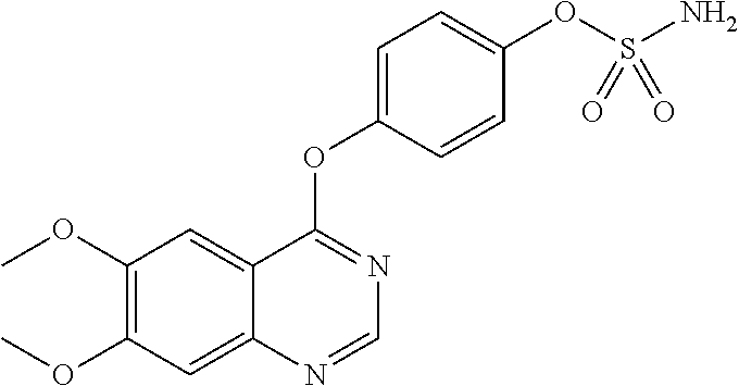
C1(OC)=C(OC)C=C2C(=C1)C(OC1=CC=C(OS(N)(=O)=O)C=C1)=NC=N2
